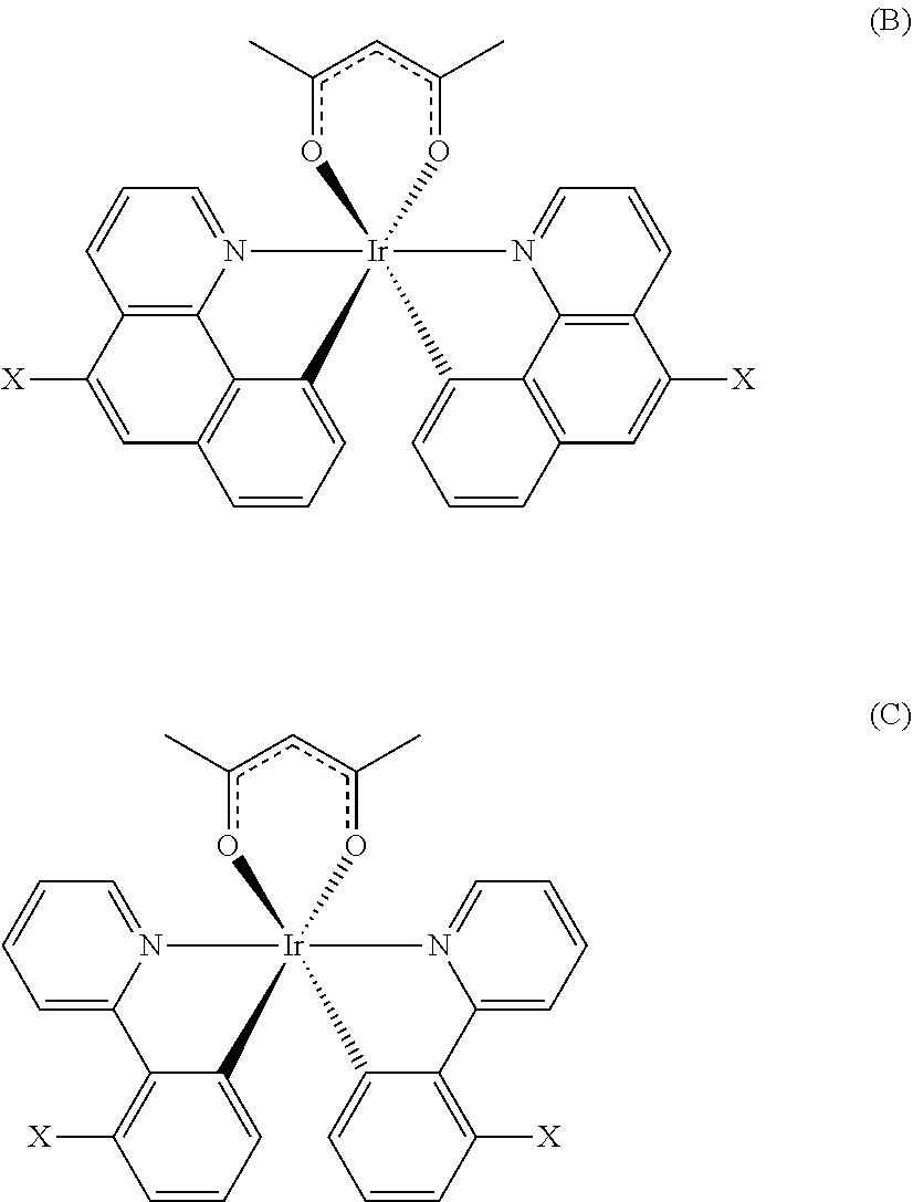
C1=CC=C2C(=C1[X])C1=CC=CC=N1[Ir]213(C2=CC=CC([X])=C2C2=CC=CC=N21)oc(C)cc(C)o3.C1=CC=C2C3=C1C=C([X])C1=C3N(=CC=C1)[Ir]213(C2=CC=CC4=C2C2=C(C=CC=N21)C([X])=C4)oc(C)cc(C)o3
